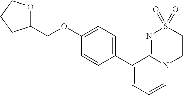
C1(C2=CC=CN3C2=NS(=O)(=O)CC3)=CC=C(OCC2OCCC2)C=C1
